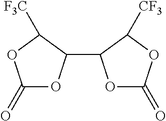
C1(=O)OC(C2OC(=O)OC2[CF3])C([F3C])O1
